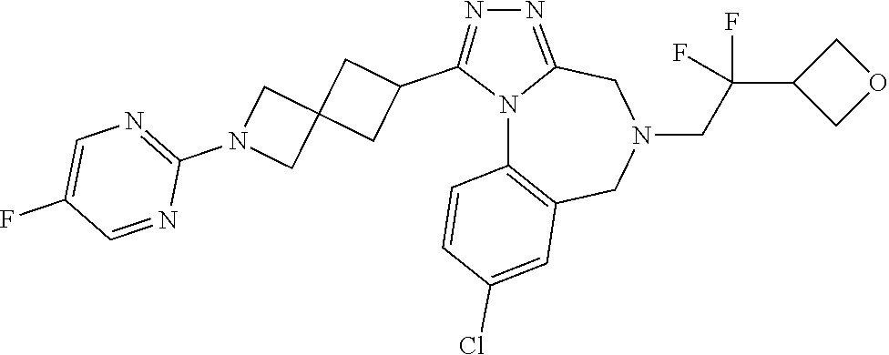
N12C3=C(CN(CC(C4COC4)(F)F)CC1=NN=C2C1CC2(C1)CN(C1=NC=C(F)C=N1)C2)C=C(Cl)C=C3
